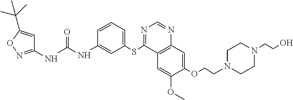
C1(NC(NC2=CC(SC3=NC=NC4=C3C=C(OC)C(OCCN3CCN(CCO)CC3)=C4)=CC=C2)=O)=NOC(C(C)(C)C)=C1
